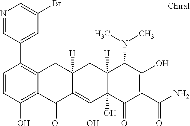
C12([H])C(O)(C(=O)C(C(N)=O)=C(O)C1N(C)C)C(O)=C1C([H])(C2)CC2=C(C3=CC(Br)=CN=C3)C=CC(O)=C2C1=O
